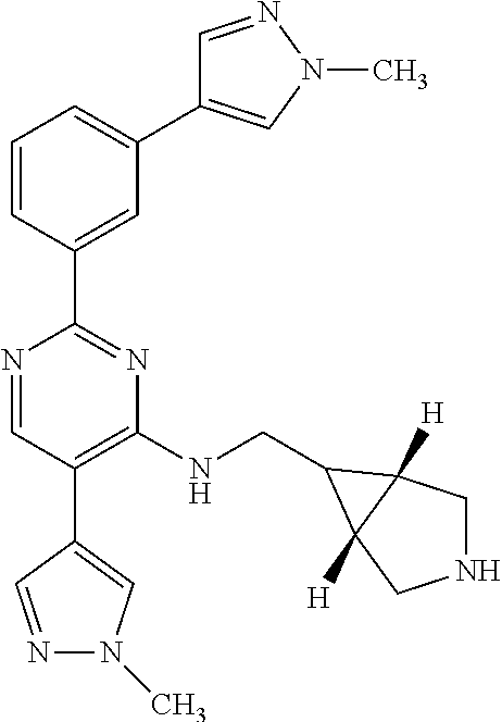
C1=CC(C2=NC(NCC3C4([H])CNCC43[H])=C(C3=CN(C)N=C3)C=N2)=CC(C2=CN(C)N=C2)=C1
